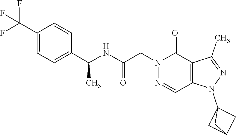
N1=CC2=C(C(=O)N1CC(NC(C1=CC=C(C(F)(F)F)C=C1)C)=O)C(C)=NN2C12CC(C1)C2
